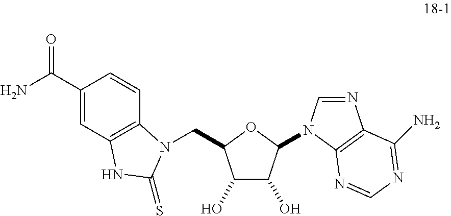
C1(C(N)=O)=CC2=C(C=C1)N(CC1C(O)C(O)C(N3C=NC4=C3N=CN=C4N)O1)C(=S)N2
